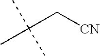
CC(C[CN])(C)C
